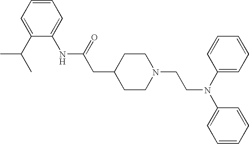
C1(NC(CC2CCN(CCN(C3=CC=CC=C3)C3=CC=CC=C3)CC2)=O)=CC=CC=C1C(C)C
